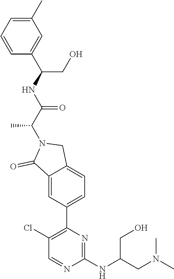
C1(NC(CN(C)C)CO)=NC(C2=CC=C3C(=C2)C(=O)N(C(C(=O)NC(CO)C2=CC(C)=CC=C2)C)C3)=C(Cl)C=N1
